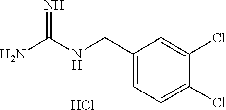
Cl.C1(CNC(N)=N)=CC=C(Cl)C(Cl)=C1
